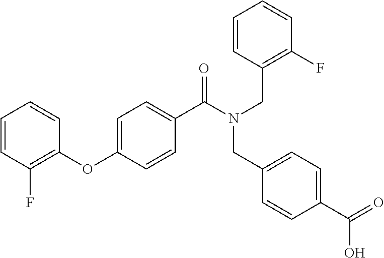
C1=CC(F)=C(OC2=CC=C(C(=O)N(CC3=CC=C(C(O)=O)C=C3)CC3=C(F)C=CC=C3)C=C2)C=C1
